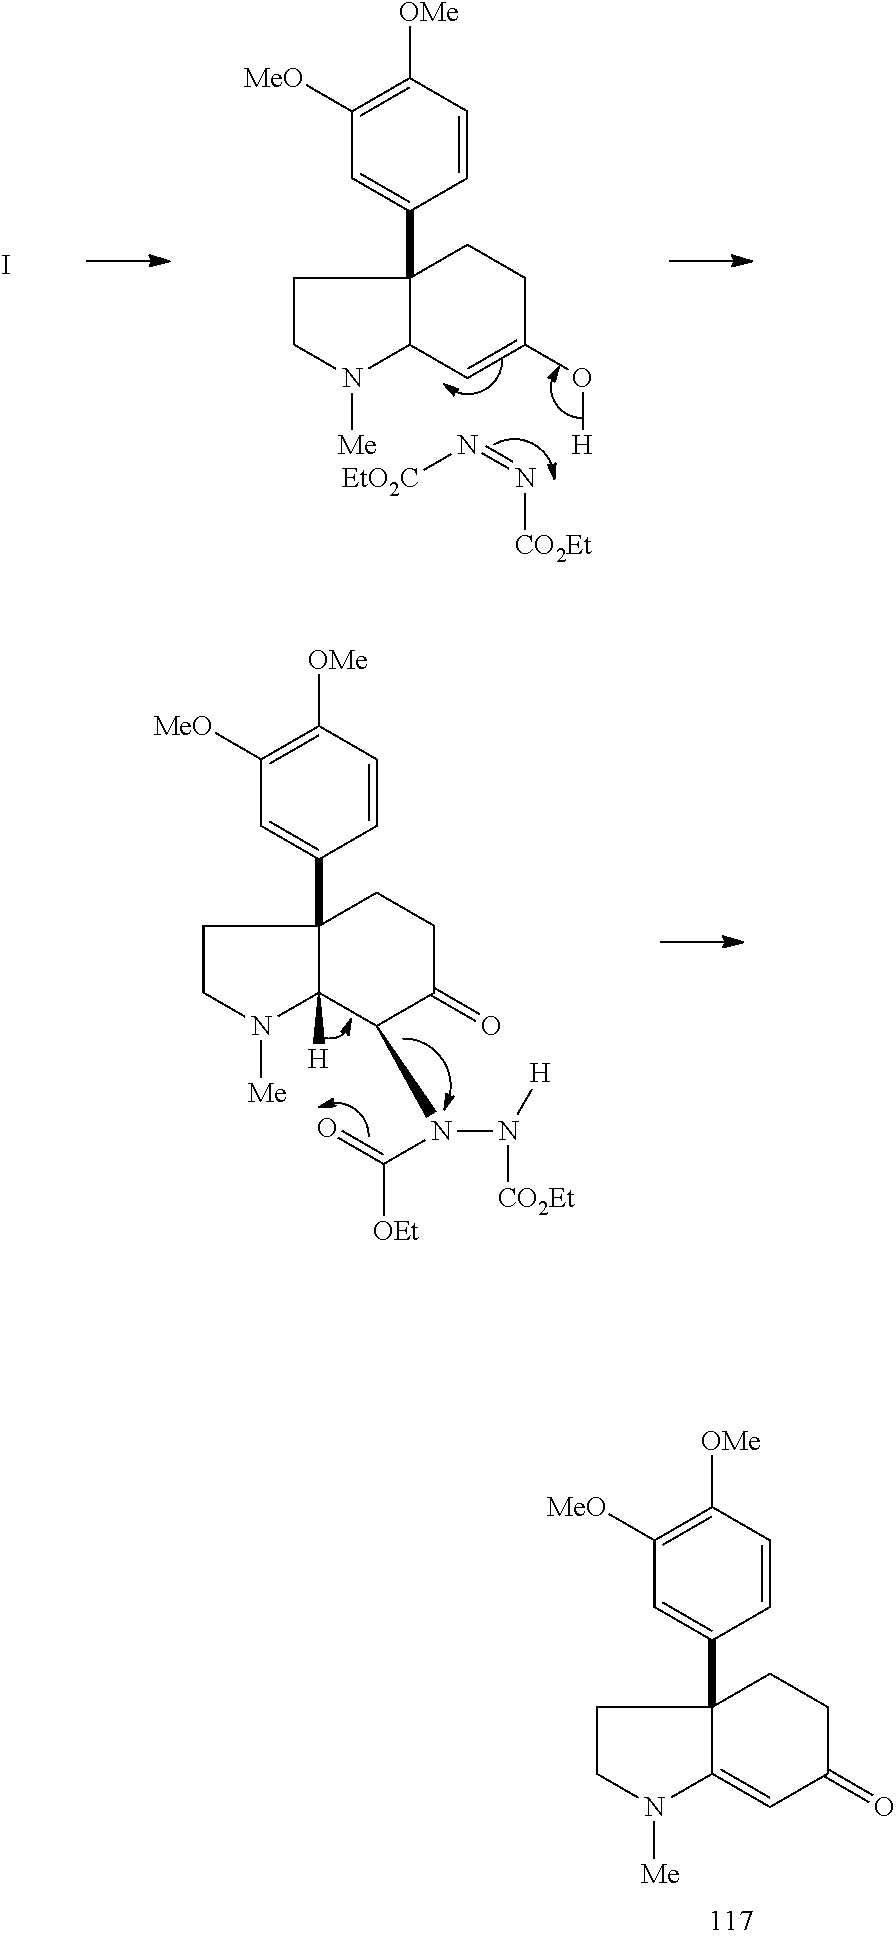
C1=CC([OMe])=C([MeO])C=C1C12C(C=C(O[H])CC1)N([Me])CC2.N(=N[EtO2C])[CO2Et].I.C1=CC([OMe])=C([MeO])C=C1C12C(=CC(=O)CC1)N([Me])CC2.C1=CC([OMe])=C([MeO])C=C1C12C([H])(C(N(C(=O)[OEt])N([H])[CO2Et])C(=O)CC1)N([Me])CC2
